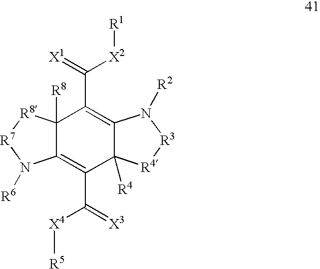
C1(C([X4][R5])=[X3])=C2C([R8])(C(C(=[X1])[X2][R1])=C3C1([R4])[R4][R3]N3[R2])[R8][R7]N2[R6]
